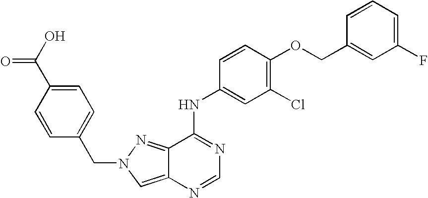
C1=CC(CN2N=C3C(NC4=CC(Cl)=C(OCC5=CC(F)=CC=C5)C=C4)=NC=NC3=C2)=CC=C1C(O)=O
